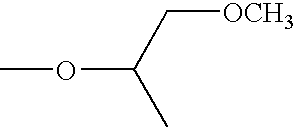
C(C(C)OC)[OCH3]
